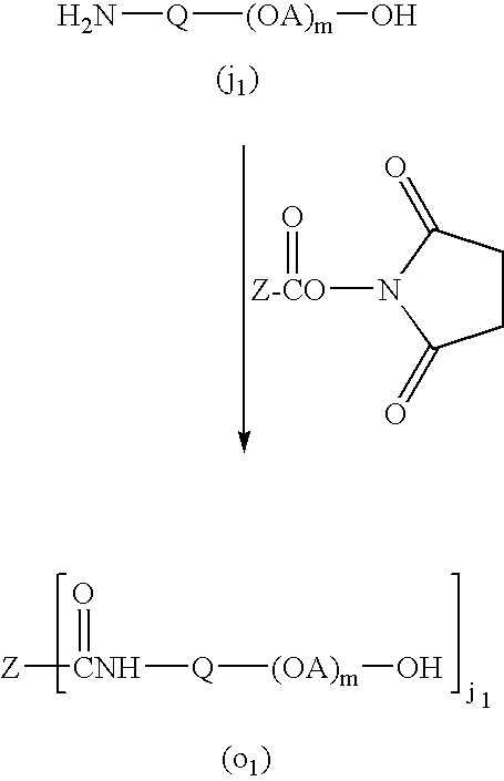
[Z][CNH]([Q][(OA)m]O)=O.[Z-CO](N1C(=O)CCC1=O)=O.N[Q][(OA)m]O
